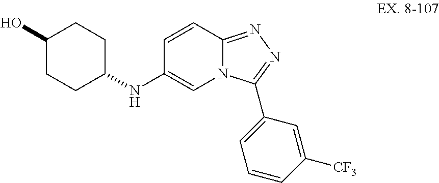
C1(O)CCC(NC2=CN3C(=NN=C3C3=CC=CC([CF3])=C3)C=C2)CC1
